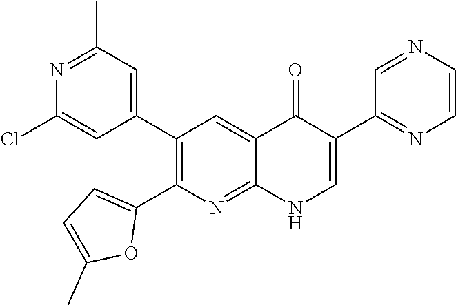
N1=C(C)C=C(C2=C(C3=CC=C(C)O3)N=C3C(=C2)C(=O)C(C2=NC=CN=C2)=CN3)C=C1Cl
